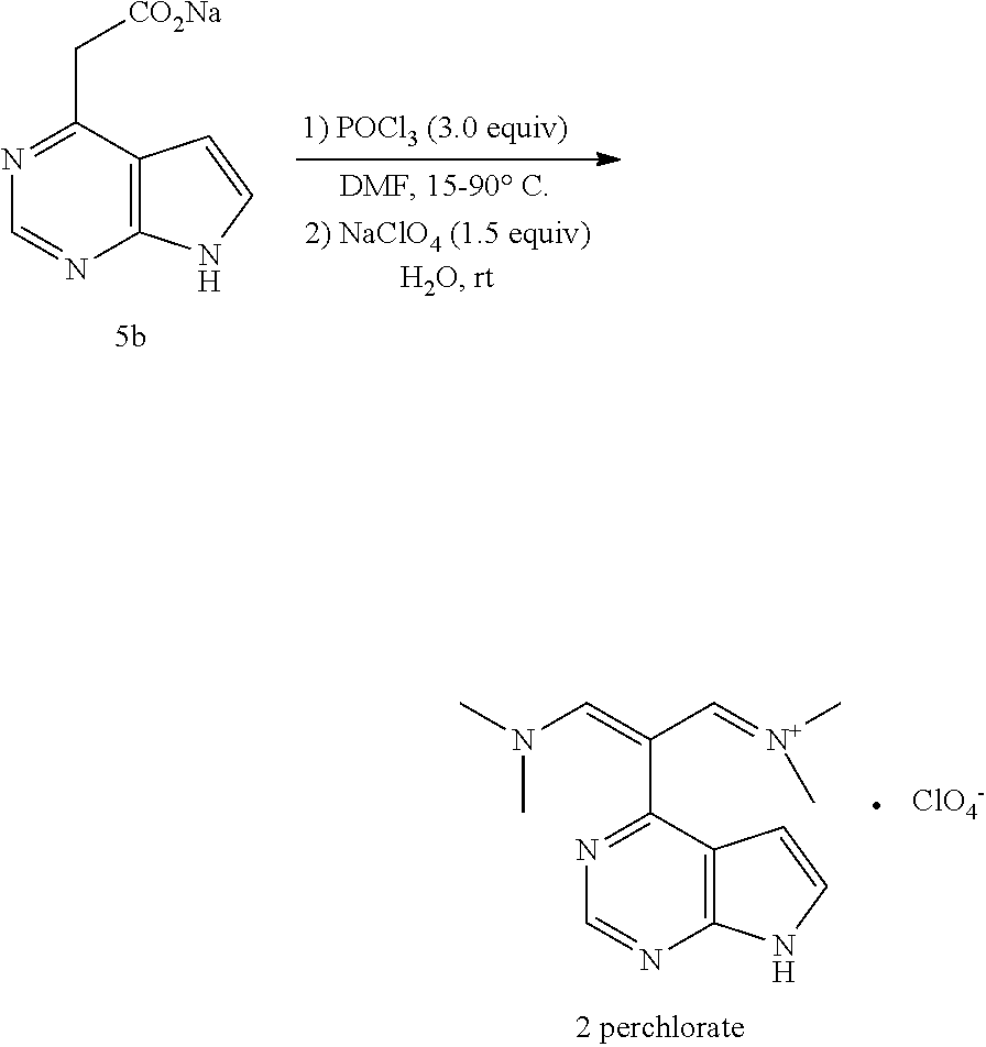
C12=C(C(C[CO2Na])=NC=N1)C=CN2.C12=C(C(C(C=[N+](C)C)=CN(C)C)=NC=N1)C=CN2.[ClO4-]
